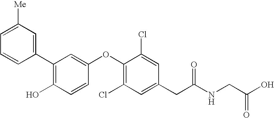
C1(C2=CC([Me])=CC=C2)=C(O)C=CC(OC2=C(Cl)C=C(CC(NCC(O)=O)=O)C=C2Cl)=C1
